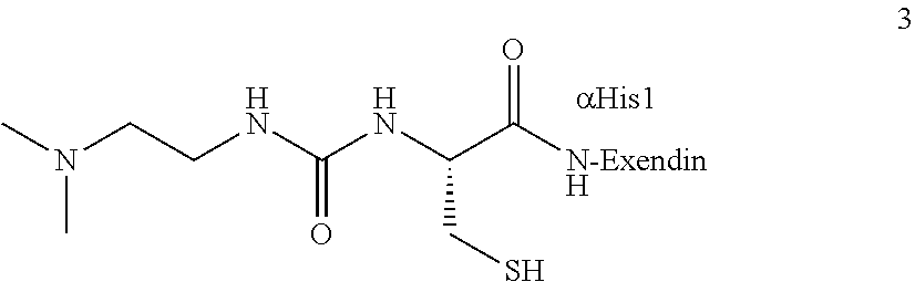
CN(CCNC(NC(C([N-ExendinH])=O)CS)=O)C
